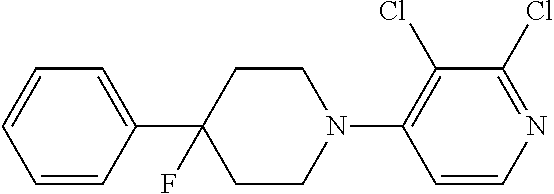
C1=CC(C2(F)CCN(C3=C(Cl)C(Cl)=NC=C3)CC2)=CC=C1
